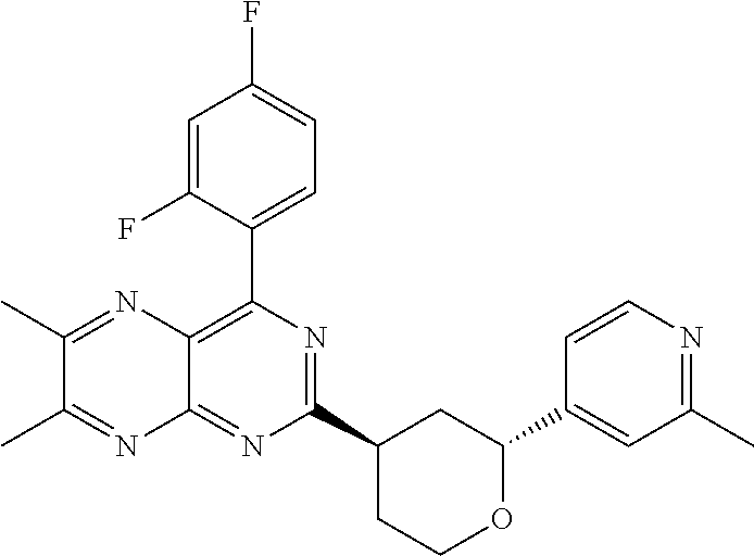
C1(C2=CC(C)=NC=C2)OCCC(C2=NC(C3=CC=C(F)C=C3F)=C3C(=N2)N=C(C)C(C)=N3)C1
